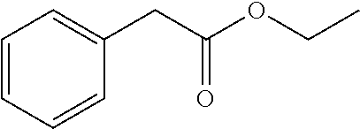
C1=CC=CC(CC(OCC)=O)=C1
